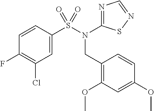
FC1=C(Cl)C=C(S(N(CC2=C(OC)C=C(OC)C=C2)C2=NC=NS2)(=O)=O)C=C1
